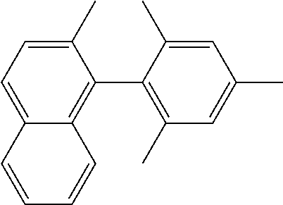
C1=C(C)C(C2=C(C)C=C(C)C=C2C)=C2C(=C1)C=CC=C2
